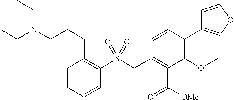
C1=COC=C1C1=C(OC)C(C([OMe])=O)=C(CS(C2=C(CCCN(CC)CC)C=CC=C2)(=O)=O)C=C1
